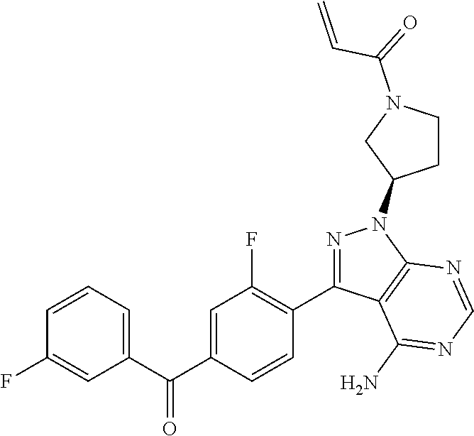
C1(C(C2=CC(F)=C(C3=NN(C4CCN(C(=O)C=C)C4)C4=C3C(N)=NC=N4)C=C2)=O)=CC=CC(F)=C1
